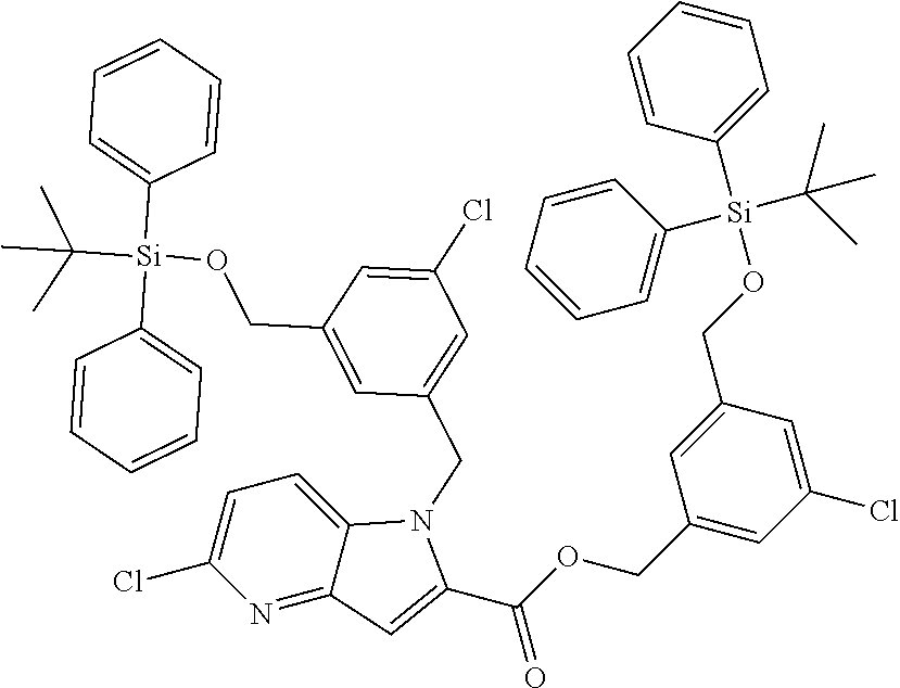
C1(C(OCC2=CC(Cl)=CC(CO[Si](C3=CC=CC=C3)(C(C)(C)C)C3=CC=CC=C3)=C2)=O)=CC2=NC(Cl)=CC=C2N1CC1=CC(Cl)=CC(CO[Si](C(C)(C)C)(C2=CC=CC=C2)C2=CC=CC=C2)=C1
